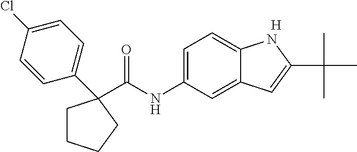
[H].C(NC1=CC=C2C(=C1)C=C(C(C)(C)C)N2)(=O)C1(C2=CC=C(Cl)C=C2)CCCC1
